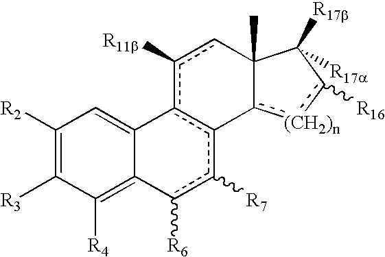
C1([R2])=C([R3])C([R4])=C2C(=C1)c1c(c([R7])c2[R6])-c2[(CH2)n]c([R16])C([R17b])([R17a])C2(C)cc1[R11b]
